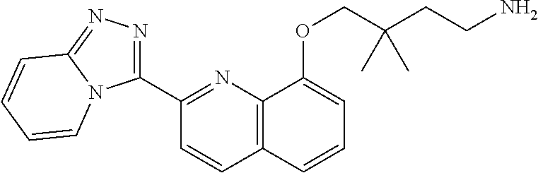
C1(C2=NN=C3N2C=CC=C3)=NC2=C(C=C1)C=CC=C2OCC(CCN)(C)C
